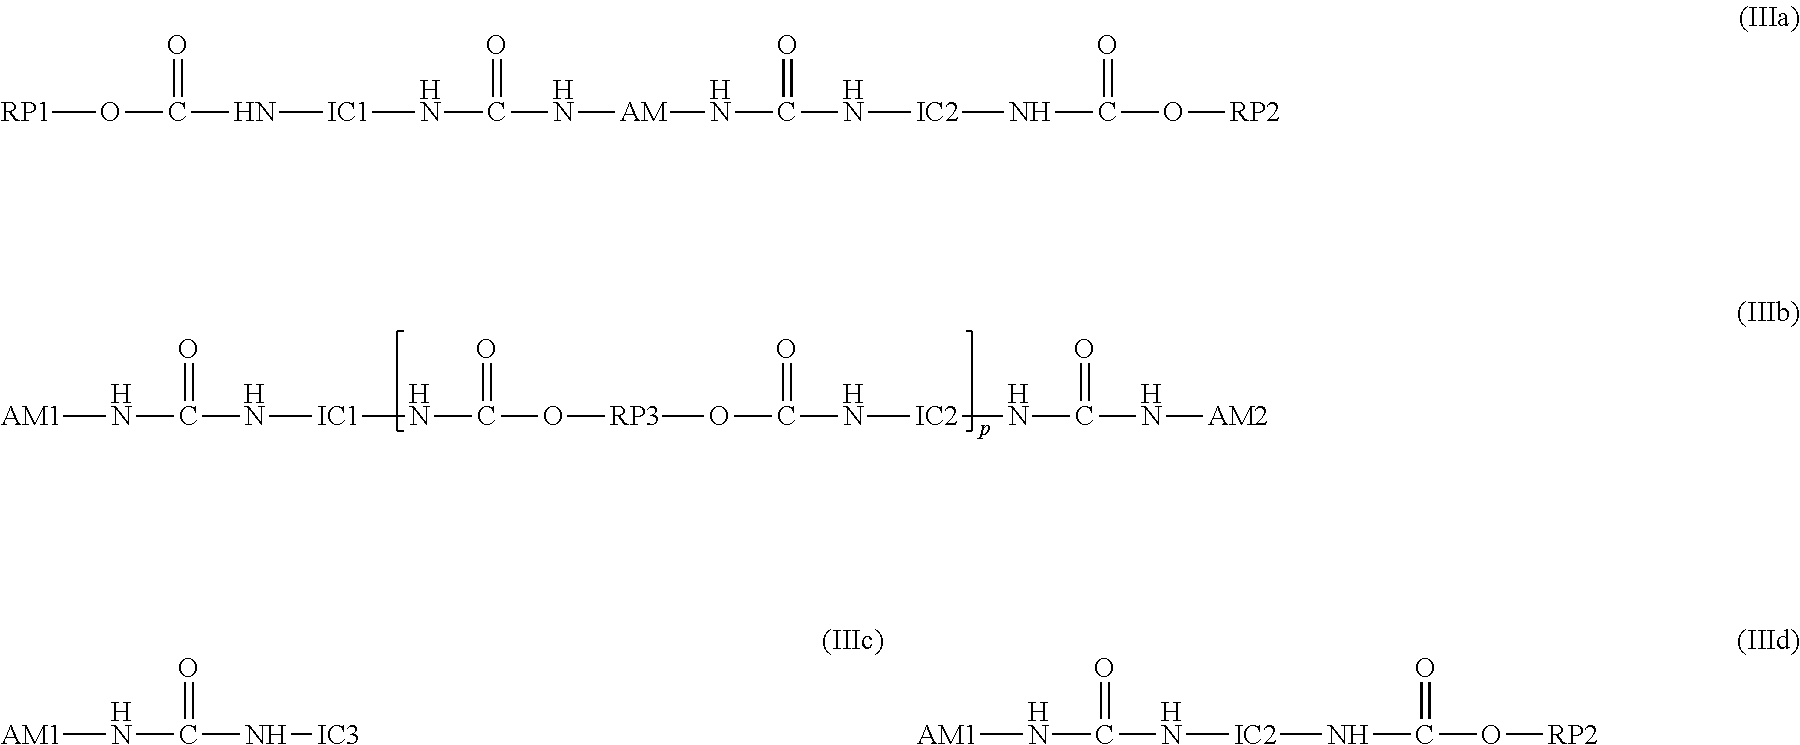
[AM1]NC(N[IC1]NC(O[RP3]OC(N[IC2]NC(N[AM2])=O)=O)=O)=O.[RP1]OC(N[IC1]NC(N[AM]NC(N[IC2]NC(O[RP2])=O)=O)=O)=O.[AM1]NC(N[IC3])=O.[AM1]NC(N[IC2]NC(O[RP2])=O)=O
